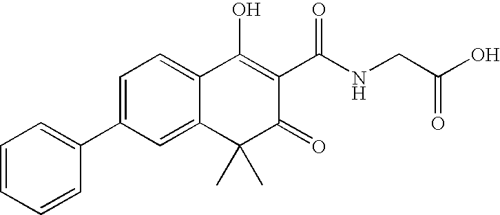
C1=C(C2=CC=CC=C2)C=C2C(=C1)C(O)=C(C(NCC(O)=O)=O)C(=O)C2(C)C
